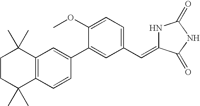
C1CC(C)(C)C2=C(C1(C)C)C=C(C1=CC(C=C3NC(=O)NC3=O)=CC=C1OC)C=C2
